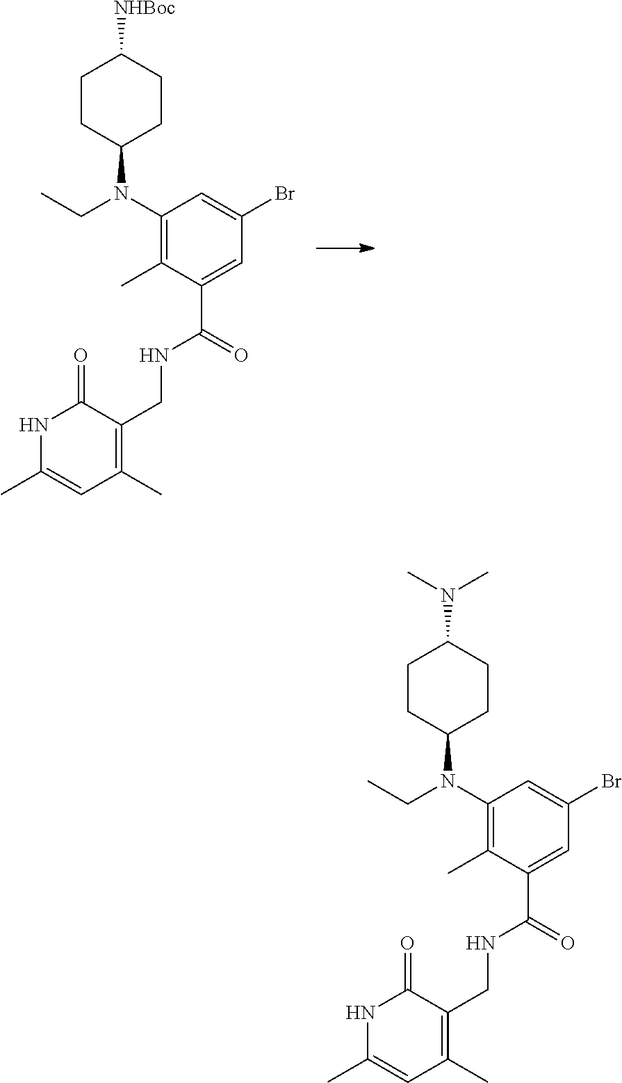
C1CC(N(C2=C(C)C(C(NCC3=C(C)C=C(C)NC3=O)=O)=CC(Br)=C2)CC)CCC1N(C)C.C1CC(N(C2=C(C)C(C(NCC3=C(C)C=C(C)NC3=O)=O)=CC(Br)=C2)CC)CCC1[NHBoc]
